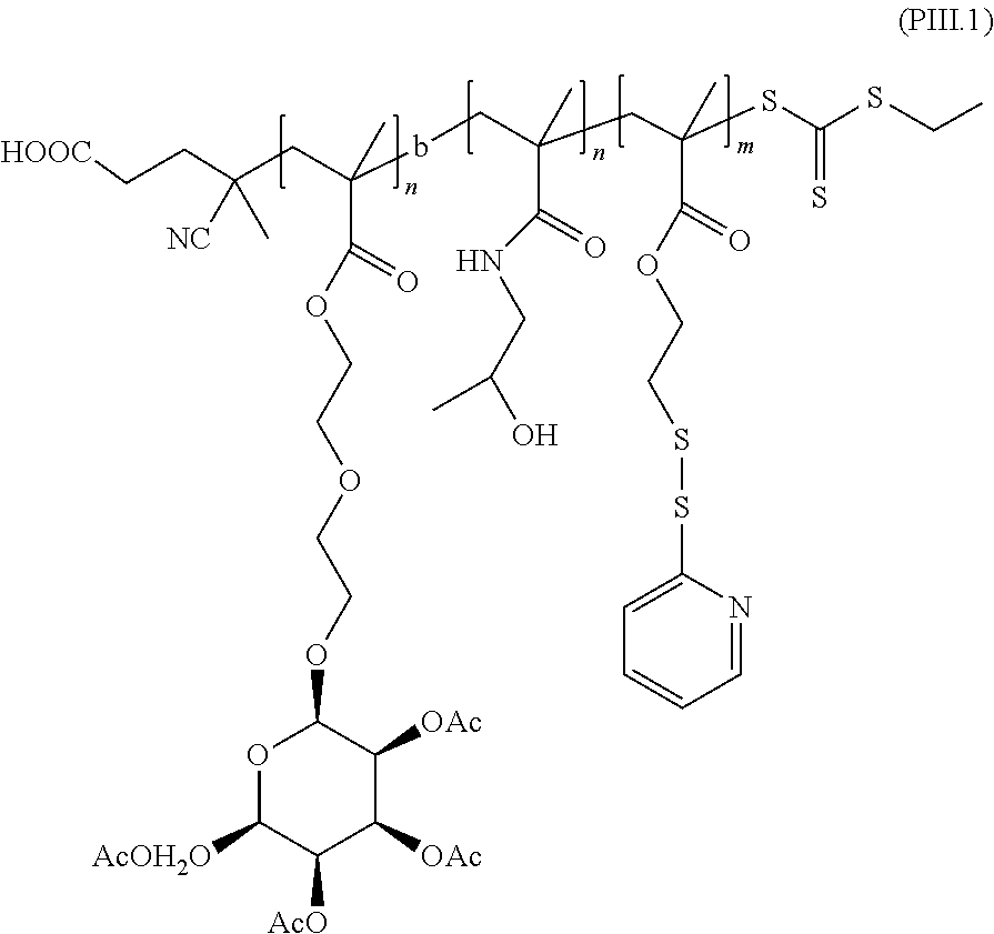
[HOOC]CCC(CC(bCC(CC(SC(SCC)=S)(C)C(=O)OCCSSC1=CC=CC=N1)(C)C(=O)NCC(O)C)(C(=O)OCCOCCOC1OC([AcOH2O])C([AcO])C([OAc])C1[OAc])C)([NC])C
